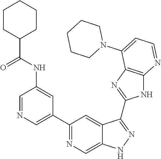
C1=NC=C(C2=NC=C3C(=C2)C(C2=NC4=C(N2)N=CC=C4N2CCCCC2)=NN3)C=C1NC(=O)C1CCCCC1
